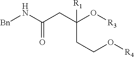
[Bn]NC(CC(CCO[R4])(O[R3])[R1])=O
